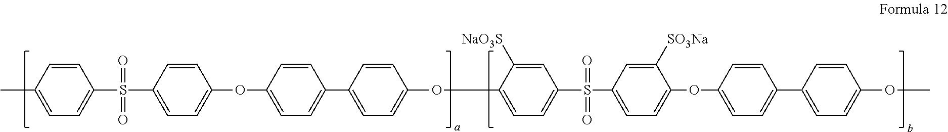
CC1=CC=C(S(=O)(C2=CC=C(OC3=CC=C(C4=CC=C(OC5=CC=C(S(=O)(C6=CC=C(OC7=CC=C(C8=CC=C(OC)C=C8)C=C7)C([SO3Na])=C6)=O)C=C5[NaO3S])C=C4)C=C3)C=C2)=O)C=C1
